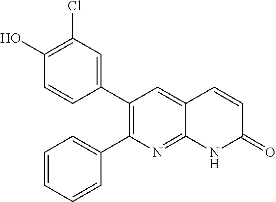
C1(O)=C(Cl)C=C(C2=C(C3=CC=CC=C3)N=C3C(=C2)C=CC(=O)N3)C=C1
